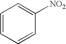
C1=CC([NO2])=CC=C1
